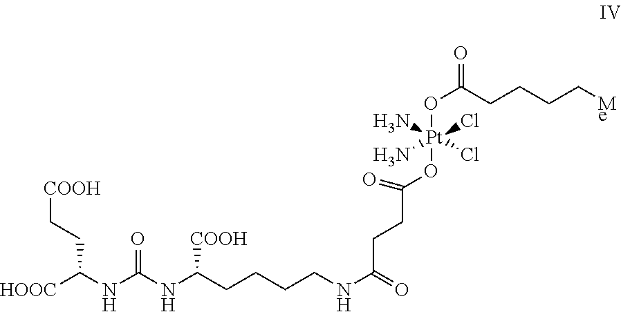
[HOOC]C(NC(NC(CCCCNC(=O)CCC(O[Pt](OC(CCCC[Me])=O)(N)(Cl)(Cl)N)=O)[COOH])=O)CC[COOH]
